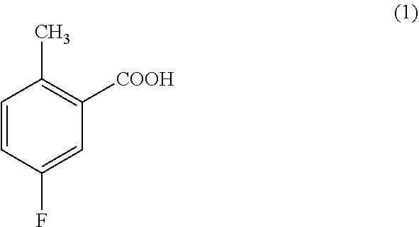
C1=CC(F)=CC([COOH])=C1C
